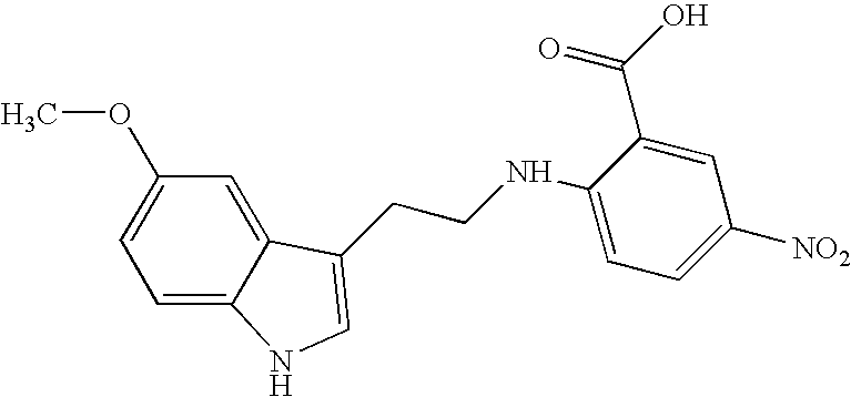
C1=C2C(=CC(OC)=C1)C(CCNC1=CC=C([NO2])C=C1C(O)=O)=CN2
